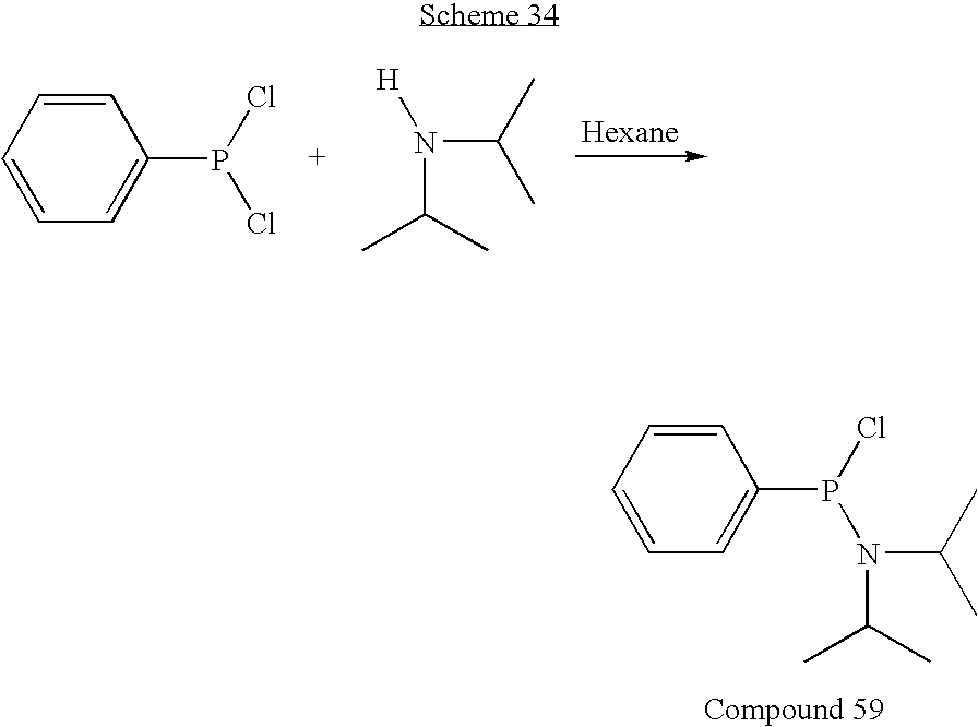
C1=CC=C(P(Cl)Cl)C=C1.[H]N(C(C)C)C(C)C.C1=CC=C(P(Cl)N(C(C)C)C(C)C)C=C1
